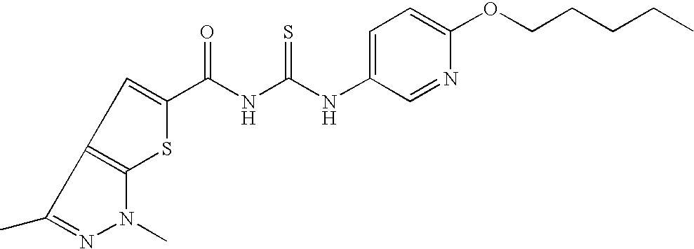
N(C(NC(=O)C1=CC2=C(S1)N(C)N=C2C)=S)C1=CC=C(OCCCCC)N=C1
